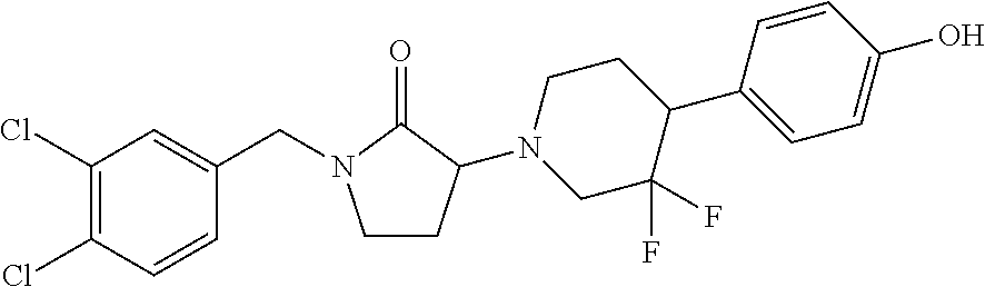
C1(Cl)=C(Cl)C=CC(CN2CCC(N3CC(F)(F)C(C4=CC=C(O)C=C4)CC3)C2=O)=C1
